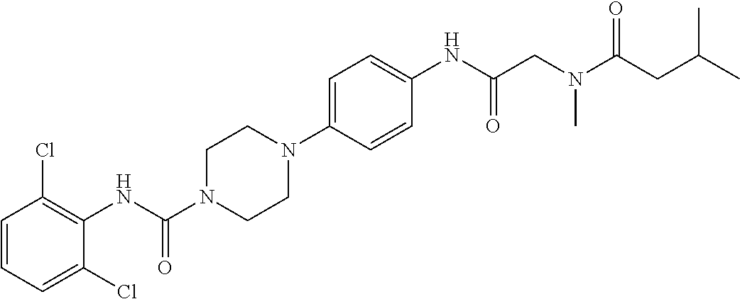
C1=CC=C(Cl)C(NC(N2CCN(C3=CC=C(NC(=O)CN(C)C(=O)CC(C)C)C=C3)CC2)=O)=C1Cl
